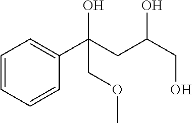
C1=CC=CC(C(CC(CO)O)(O)COC)=C1
